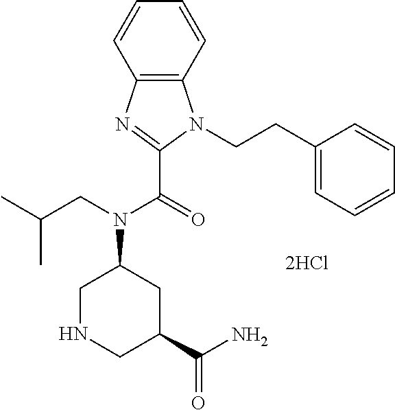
C12=C(C=CC=C1)N(CCC1=CC=CC=C1)C(C(=O)N(CC(C)C)C1CC(C(N)=O)CNC1)=N2
